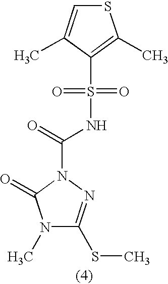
N1(C)C(SC)=NN(C(=O)NS(C2=C(C)SC=C2C)(=O)=O)C1=O
